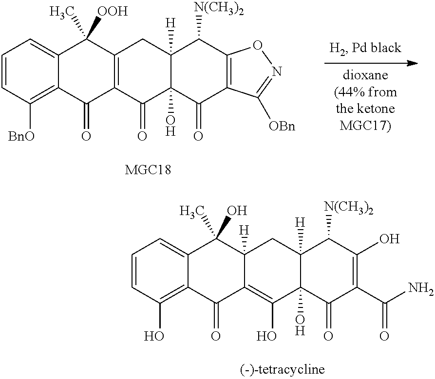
C12=C(C(=O)C3(O)C([H])(C1)C([N(CH3)2])C1=C(C3=O)C([OBn])=NO1)C(=O)C1=C([BnO])C=CC=C1C2(C)[OOH].C12([H])C(=C(O)C3(O)C([H])(C1)C([N(CH3)2])C(O)=C(C(N)=O)C3=O)C(=O)C1=C(O)C=CC=C1C2(C)O
